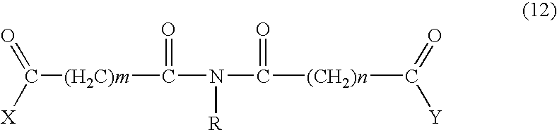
C([(CH2)n]C([Y])=O)(N(C(=O)[(H2C)m]C(=O)[X])[R])=O
